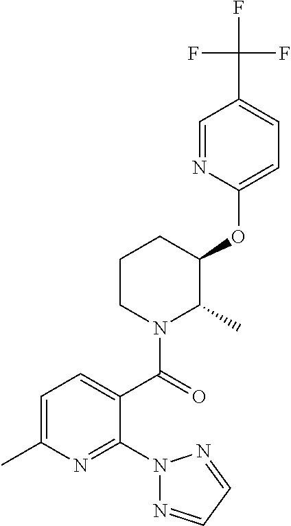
C1=C(C)N=C(N2N=CC=N2)C(C(=O)N2C(C)C(OC3=CC=C(C(F)(F)F)C=N3)CCC2)=C1
